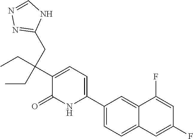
C1(C2=CC=C(C(CC)(CC3=NN=CN3)CC)C(=O)N2)=CC=C2C(=C1)C(F)=CC(F)=C2
